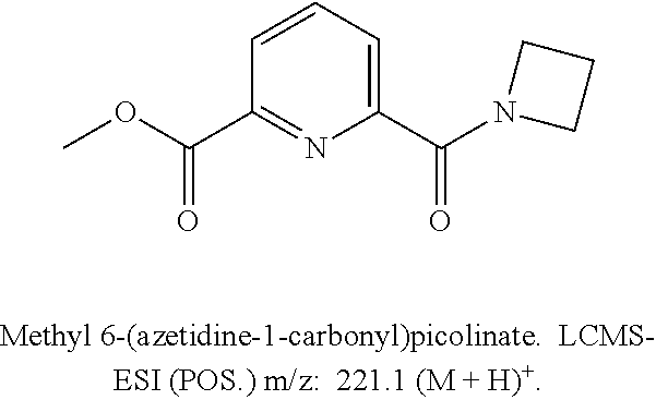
COC(C1=NC(C(N2CCC2)=O)=CC=C1)=O
